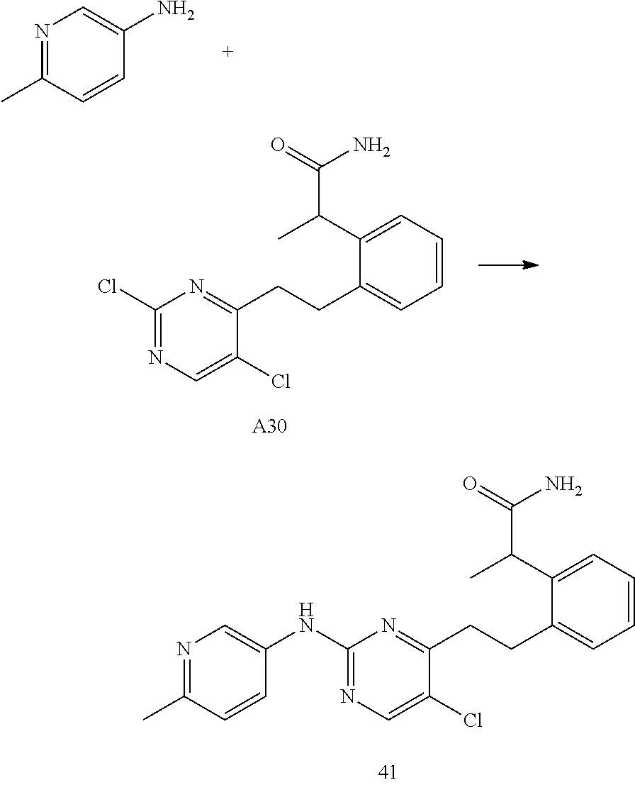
C1(Cl)=NC=C(Cl)C(CCC2=CC=CC=C2C(C(=O)N)C)=N1.[A30].C1(NC2=CN=C(C)C=C2)=NC=C(Cl)C(CCC2=CC=CC=C2C(C(=O)N)C)=N1.N1=C(C)C=CC(N)=C1
